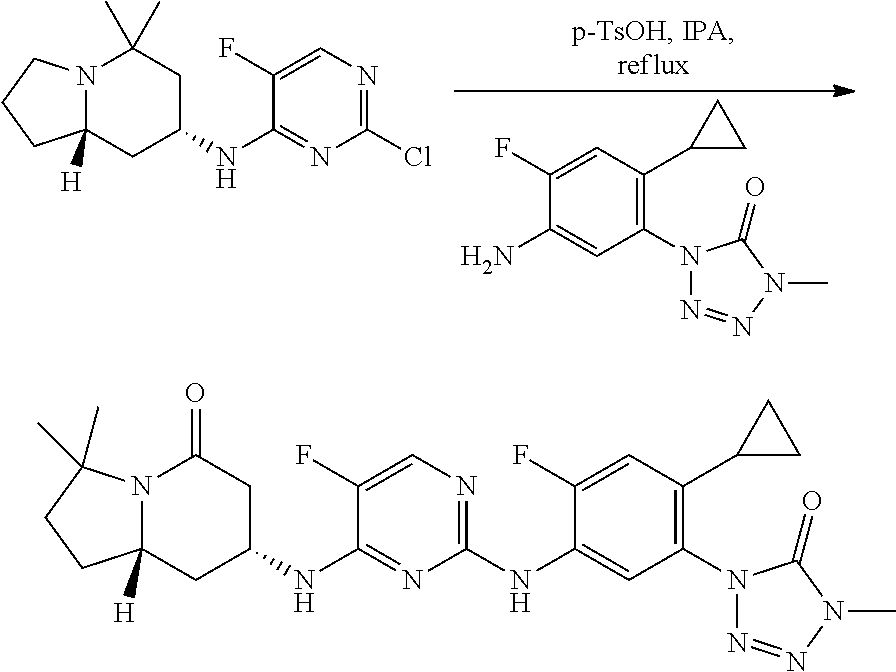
C1(F)=CN=C(NC2=CC(N3N=NN(C)C3=O)=C(C3CC3)C=C2F)N=C1NC1CC(=O)N2C([H])(C1)CCC2(C)C.N12C([H])(CC(NC3=NC(Cl)=NC=C3F)CC1(C)C)CCC2.C1(N2N=NN(C)C2=O)=C(C2CC2)C=C(F)C(N)=C1
